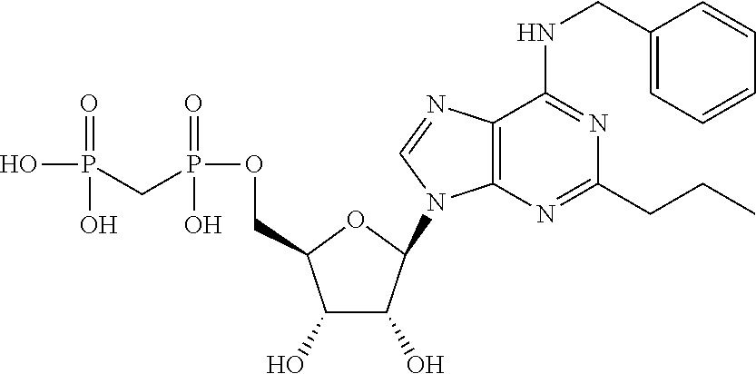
C1(O)C(O)C(N2C3=C(N=C2)C(NCC2=CC=CC=C2)=NC(CCC)=N3)OC1COP(CP(O)(=O)O)(=O)O
